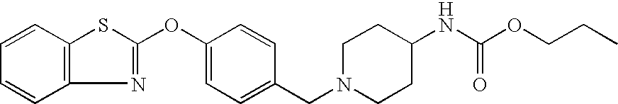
C12=C(C=CC=C1)SC(OC1=CC=C(CN3CCC(NC(OCCC)=O)CC3)C=C1)=N2
